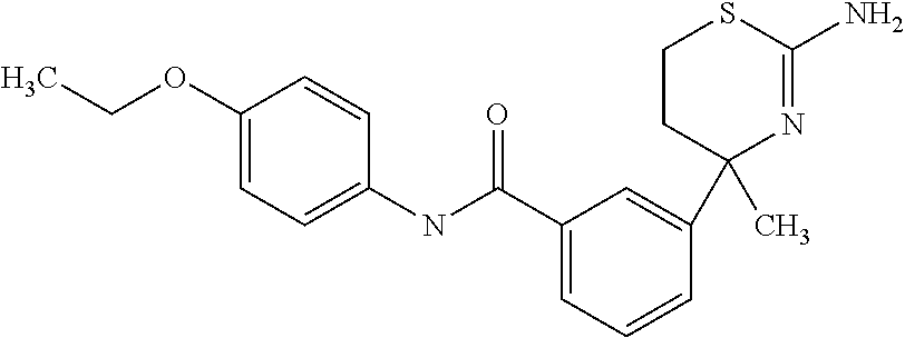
C1CC(C)(C2=CC(C(NC3=CC=C(OCC)C=C3)=O)=CC=C2)N=C(N)S1
